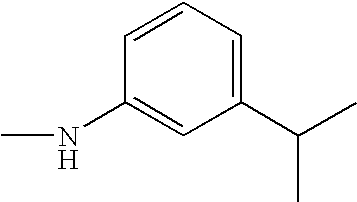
CNC1=CC(C(C)C)=CC=C1
